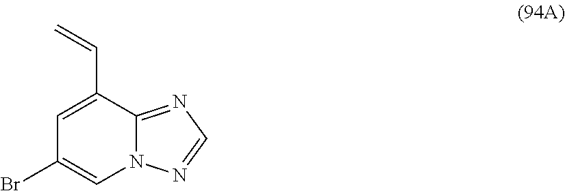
BrC1=CN2C(=NC=N2)C(C=C)=C1
